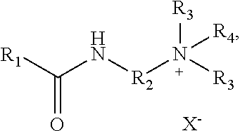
[R1]C(N[R2]N([R3])([R3])[R4])=O.[X-]
